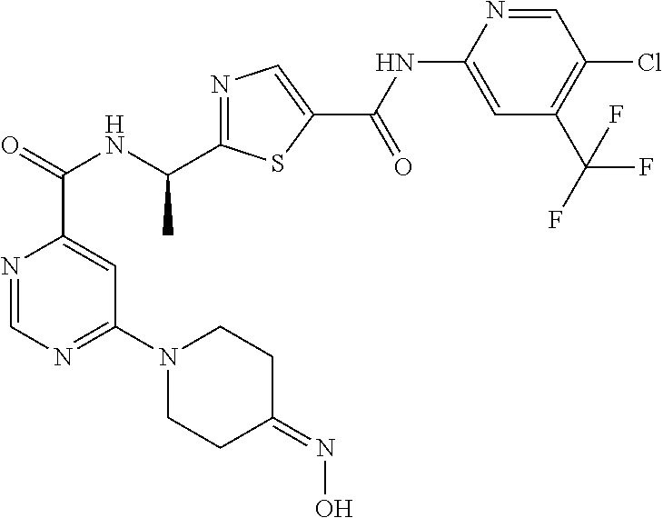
N1=CN=C(N2CCC(=NO)CC2)C=C1C(NC(C1=NC=C(C(=O)NC2=CC(C(F)(F)F)=C(Cl)C=N2)S1)C)=O
